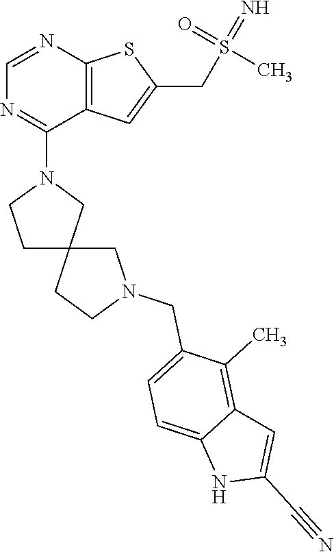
N1(C2=NC=NC3=C2C=C(CS(=N)(=O)C)S3)CCC2(C1)CN(CC1=CC=C3C(=C1C)C=C(C#N)N3)CC2
